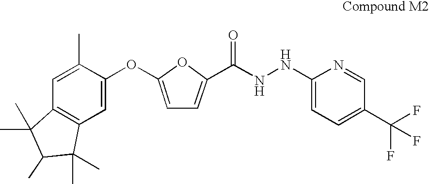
C12=C(C=C(OC3=CC=C(C(=O)NNC4=CC=C(C(F)(F)F)C=N4)O3)C(C)=C1)C(C)(C)C(C)C2(C)C
